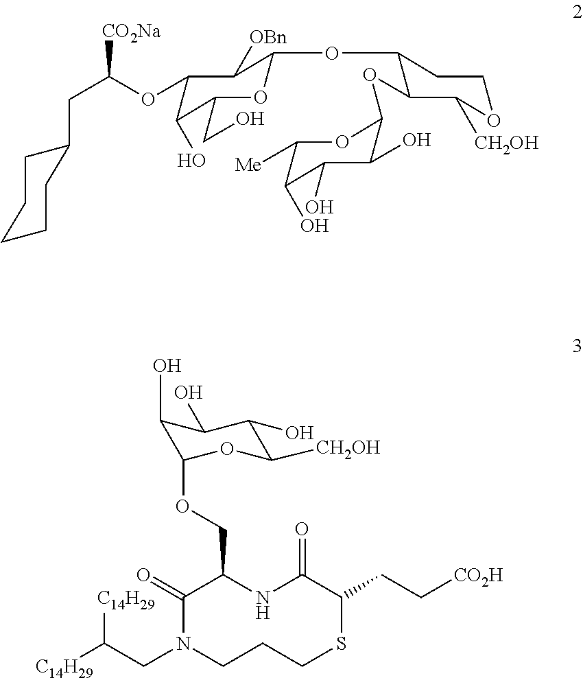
C1(CC([CO2Na])OC2C([OBn])C(OC3C(OC4C(O)C(O)C(O)C([Me])O4)C([CH2OH])OCC3)OC(CO)C2O)CCCCC1.[C14H29]C(CN1CCCSC(CC[CO2H])C(=O)NC(COC2C(O)C(O)C(O)C([CH2OH])O2)C1=O)[C14H29]
